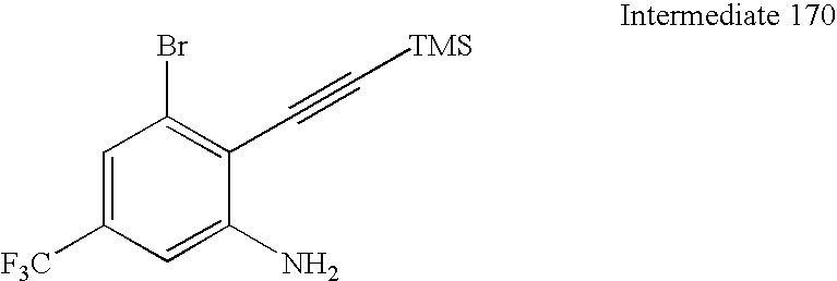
C1=C([F3C])C=C(N)C(C#C[TMS])=C1Br
